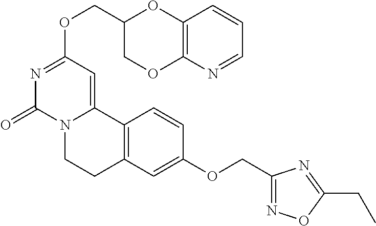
N1=CC=CC2=C1OCC(COC1=NC(=O)N3C(=C1)C1=C(CC3)C=C(OCC3=NOC(CC)=N3)C=C1)O2
